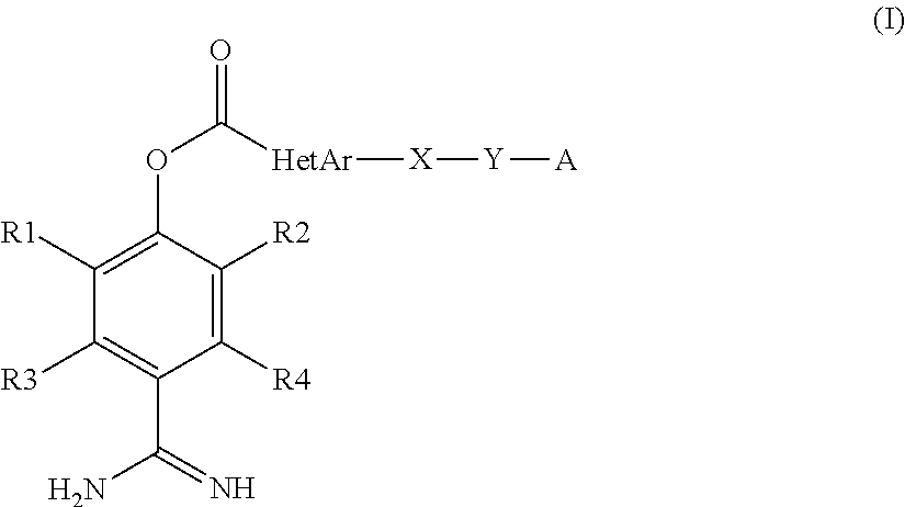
C1([R1])=C(OC(=O)[HetAr][X][Y][A])C([R2])=C([R4])C(C(=N)N)=C1[R3]
